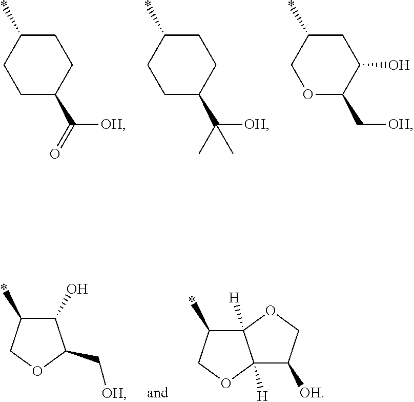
C1C(C(=O)[OH])CCC(*)C1.C1C(C(C)([OH])C)CCC(*)C1.O1C(C[OH])C(O)CC(*)C1.C1(O)C(*)COC1C[OH].C12([H])C(*)COC1([H])C([OH])CO2
